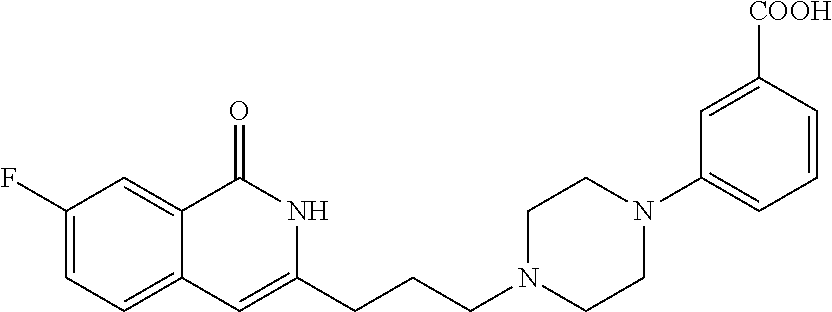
C1(F)=CC=C2C(=C1)C(=O)NC(CCCN1CCN(C3=CC=CC([COOH])=C3)CC1)=C2
